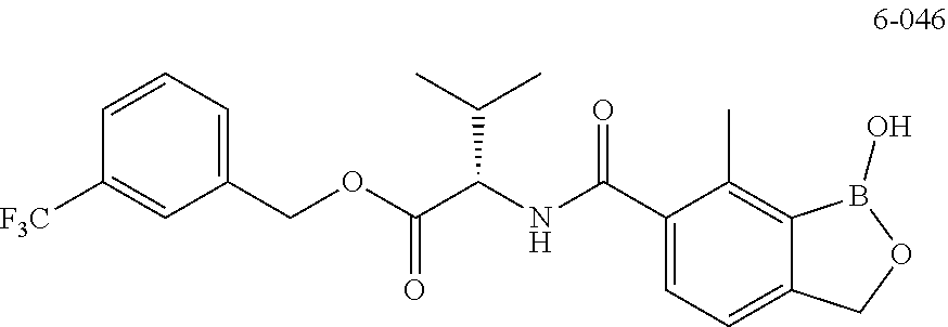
C1(COC(C(NC(C2=CC=C3C(=C2C)B(O)OC3)=O)C(C)C)=O)=CC=CC([F3C])=C1
